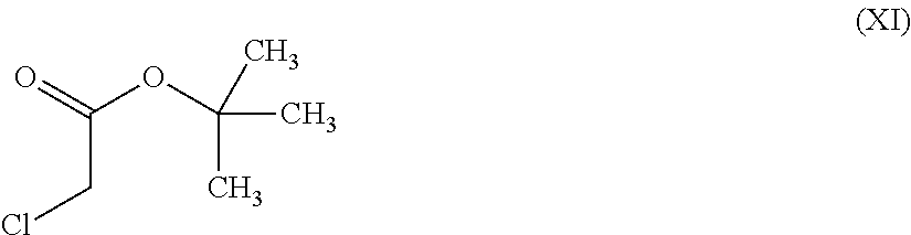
ClCC(=O)OC(C)(C)C
